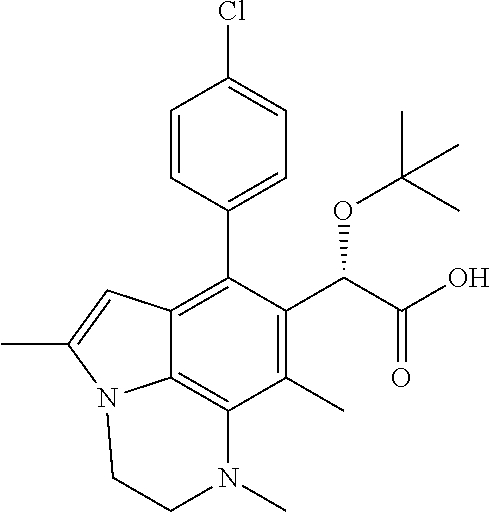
C1(C)=C(C(C(O)=O)OC(C)(C)C)C(C2=CC=C(Cl)C=C2)=C2C3=C1N(C)CCN3C(C)=C2
